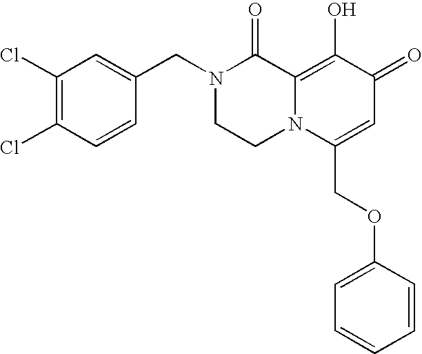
C1(Cl)=C(Cl)C=CC(CN2CCN3C(=C(O)C(=O)C=C3COC3=CC=CC=C3)C2=O)=C1
